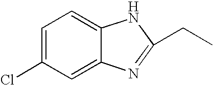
C12=CC=C(Cl)C=C1N=C(CC)N2
